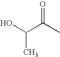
O=C(C)C(O)C
